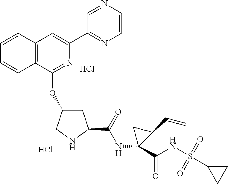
N1C(C(=O)NC2(C(NS(C3CC3)(=O)=O)=O)C(C=C)C2)CC(OC2=NC(C3=NC=CN=C3)=CC3=C2C=CC=C3)C1.Cl.Cl
